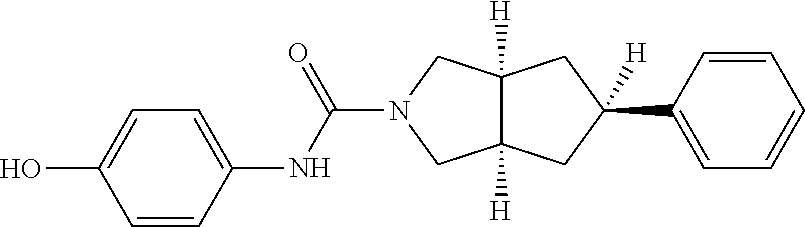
C1(C2=CC=CC=C2)([H])CC2([H])C([H])(CN(C(=O)NC3=CC=C(O)C=C3)C2)C1
